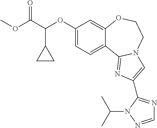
C1(OC(C(=O)OC)C2CC2)=CC=C2C(=C1)OCCN1C2=NC(C2=NC=NN2C(C)C)=C1
